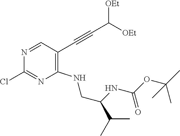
N1=CC(C#CC([OEt])[OEt])=C(NCC(C(C)C)NC(OC(C)(C)C)=O)N=C1Cl
